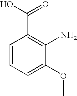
C1=CC=C(OC)C(N)=C1C(O)=O
